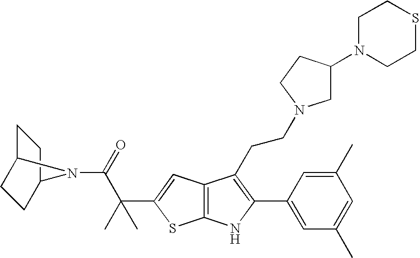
C1C2CCC(C1)N2C(=O)C(C1=CC2=C(S1)NC(C1=CC(C)=CC(C)=C1)=C2CCN1CC(N2CCSCC2)CC1)(C)C
